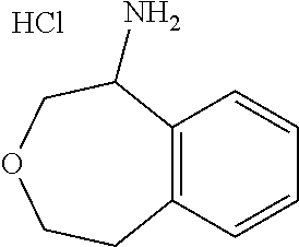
Cl.C12=C(C=CC=C1)C(N)COCC2
